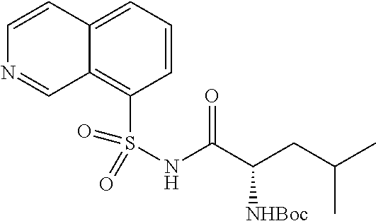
C1=CC2=CC=CC(S(NC(C(CC(C)C)[NHBoc])=O)(=O)=O)=C2C=N1
